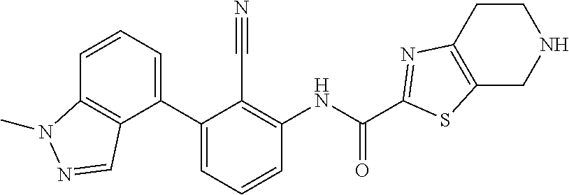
C1(C2=CC=CC(NC(C3=NC4=C(S3)CNCC4)=O)=C2C#N)=CC=CC2=C1C=NN2C
